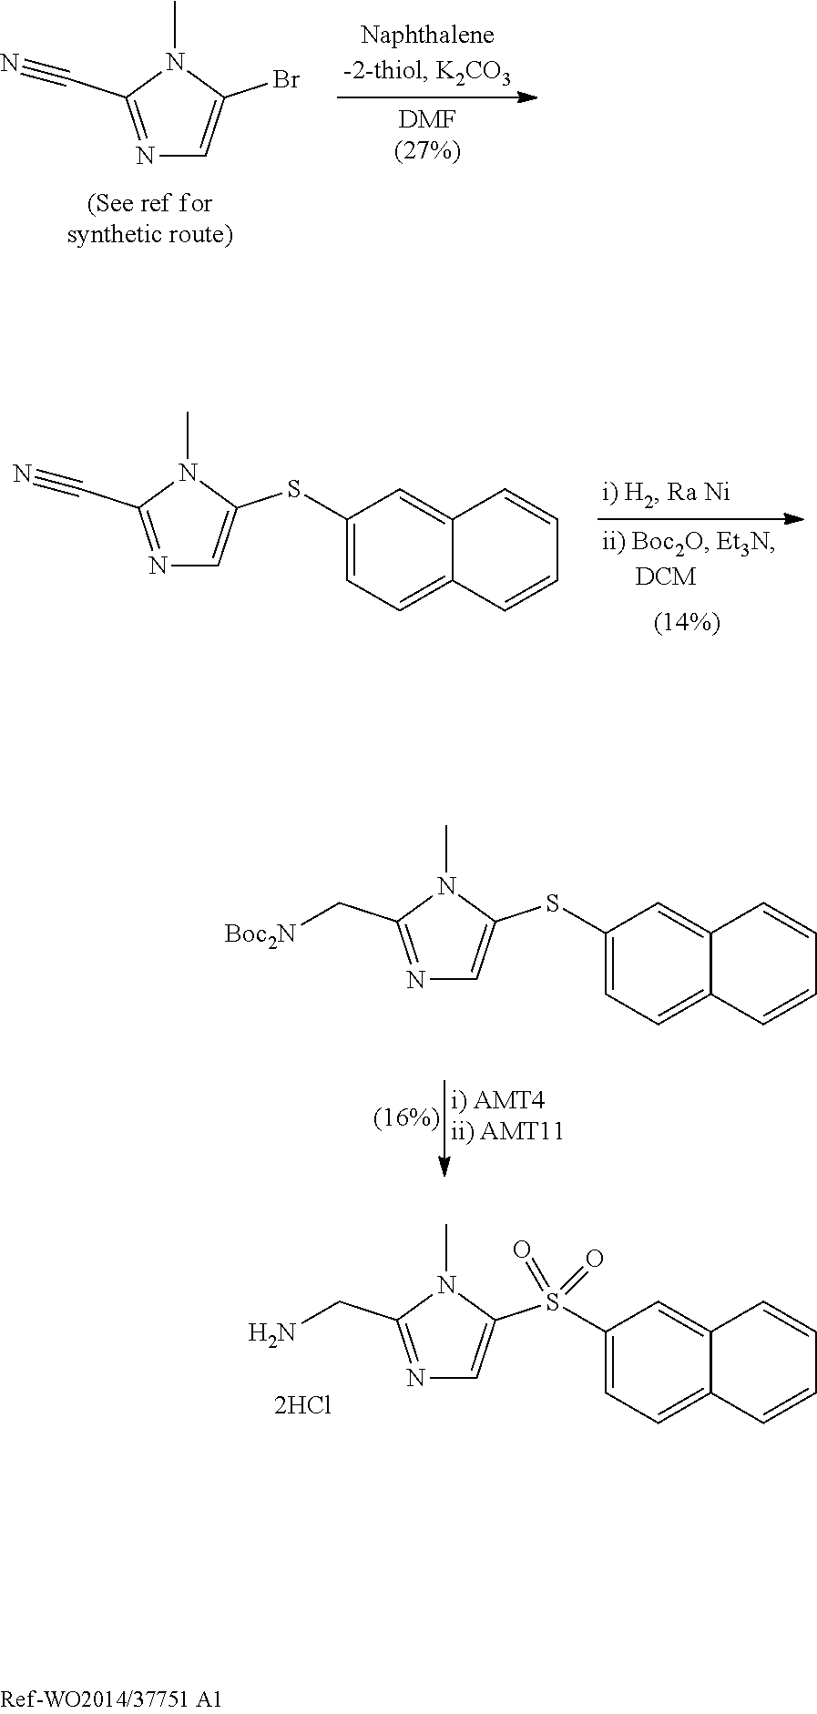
N1=C(C#N)N(C)C(Br)=C1.N1=C(C#N)N(C)C(SC2=CC=C3C(=C2)C=CC=C3)=C1.N1=C(C[Boc2N])N(C)C(SC2=CC=C3C(=C2)C=CC=C3)=C1.N1=C(CN)N(C)C(S(C2=CC=C3C(=C2)C=CC=C3)(=O)=O)=C1
